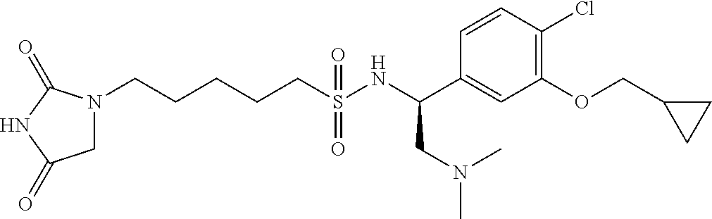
N1(CCCCCS(NC(C2=CC(OCC3CC3)=C(Cl)C=C2)CN(C)C)(=O)=O)CC(=O)NC1=O
